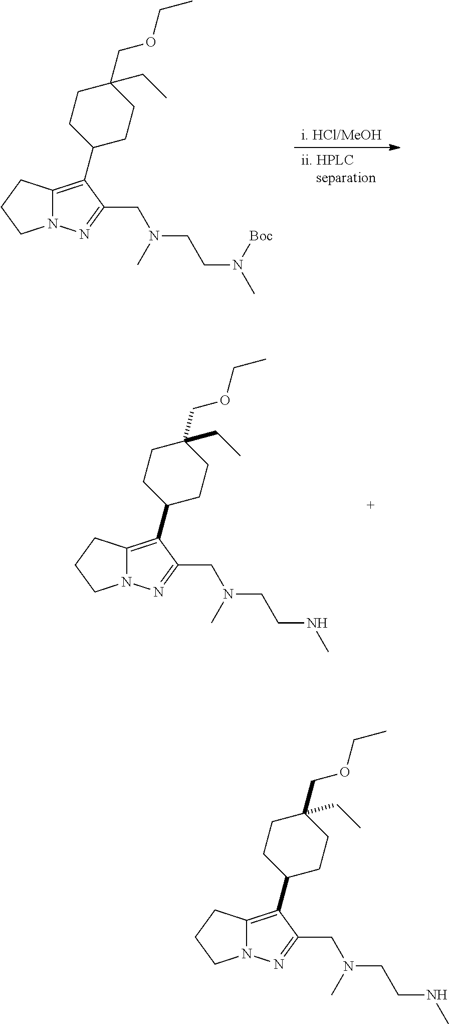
C12=C(C3CCC(COCC)(CC)CC3)C(CN(CCNC)C)=NN1CCC2.C12=C(C3CCC(COCC)(CC)CC3)C(CN(CCNC)C)=NN1CCC2.[ii. HPLC    separation].[i. HCl/MeOH].C12=C(C3CCC(COCC)(CC)CC3)C(CN(CCN(C)[Boc])C)=NN1CCC2
